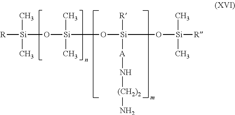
[R][Si](O[Si](O[Si](O[Si]([R])(C)C)([R])[A]N[(CH2)2]N)(C)C)(C)C
